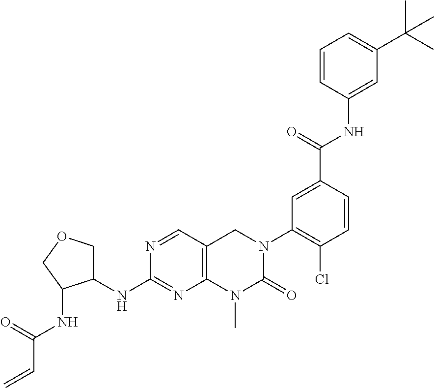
N1=CC2=C(N=C1NC1COCC1NC(C=C)=O)N(C)C(=O)N(C1=C(Cl)C=CC(C(=O)NC3=CC(C(C)(C)C)=CC=C3)=C1)C2
